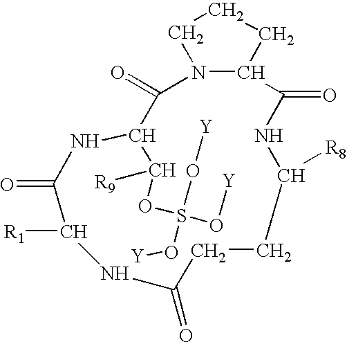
N12C(CCC1)C(=O)NC([R8])CCC(=O)NC([R1])C(=O)NC(C(OS(O[Y])(O[Y])O[Y])[R9])C2=O
